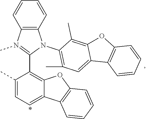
C12=C(C=CC=C1)N(C1=C(C)C=C3C(=C1C)OC1=C3C=CC=C1)C(C1=C3C(=CC=C1C)C1=C(O3)C=CC=C1)=N2C
